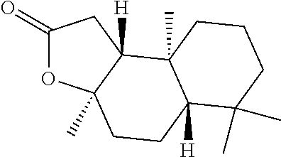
C1(=O)OC2(C)C([H])(C1)C1(C)C([H])(CC2)C(C)(C)CCC1
